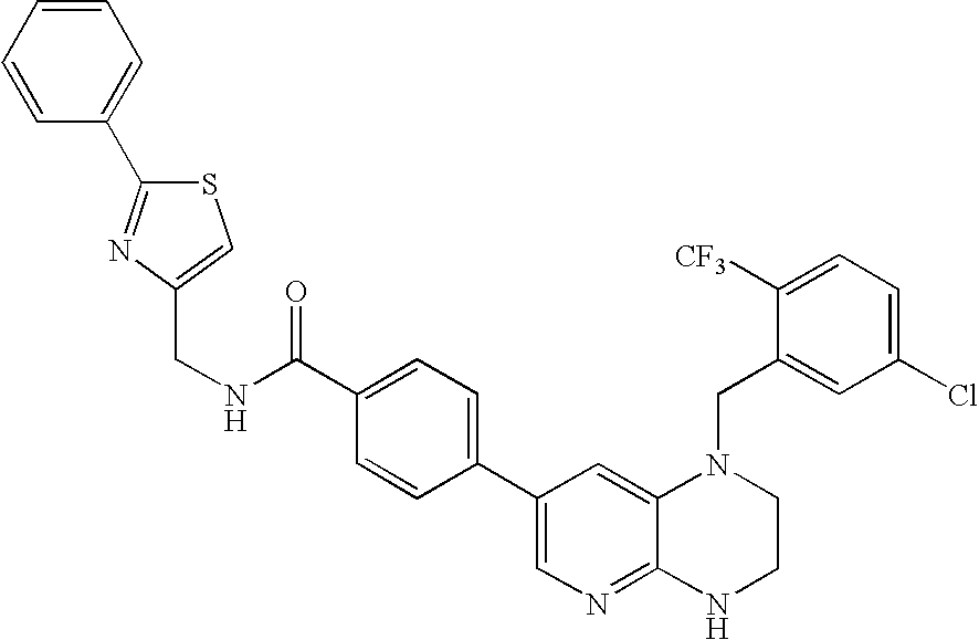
C1(C2=CN=C3C(=C2)N(CC2=CC(Cl)=CC=C2[CF3])CCN3)=CC=C(C(NCC2=CSC(C3=CC=CC=C3)=N2)=O)C=C1
